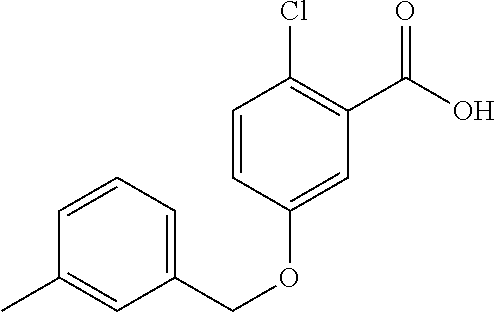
C1=CC=C(COC2=CC(C(O)=O)=C(Cl)C=C2)C=C1C
